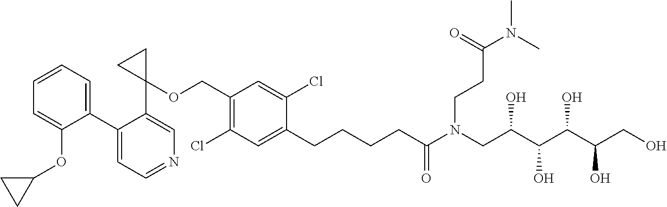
C1(C2=CC=CC=C2OC2CC2)=CC=NC=C1C1(OCC2=C(Cl)C=C(CCCCC(N(CC(C(C(C(CO)O)O)O)O)CCC(N(C)C)=O)=O)C(Cl)=C2)CC1
